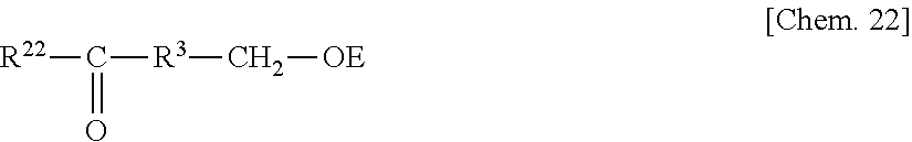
C(=O)([R3]C[OE])[R22]
